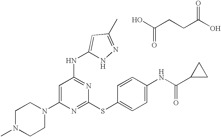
C1(N2CCN(C)CC2)=CC(NC2=CC(C)=NN2)=NC(SC2=CC=C(NC(C3CC3)=O)C=C2)=N1.OC(CCC(O)=O)=O
